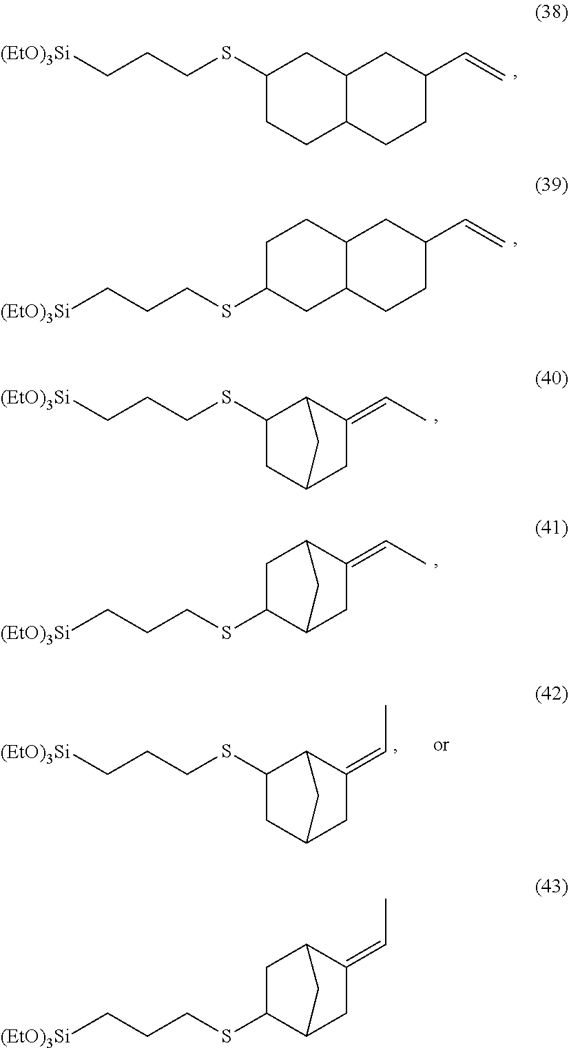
C1(SCCC[(EtO)3Si])CCC2C(C1)CC(C=C)CC2.C1C(SCCC[(EtO)3Si])CC2C(C1)CC(C=C)CC2.C1(SCCC[(EtO)3Si])CC2CC(=CC)C1C2.C1C(SCCC[(EtO)3Si])C2CC(=CC)C1C2.C1C(SCCC[(EtO)3Si])C2CC(=CC)C1C2.C1(SCCC[(EtO)3Si])CC2CC(=CC)C1C2
